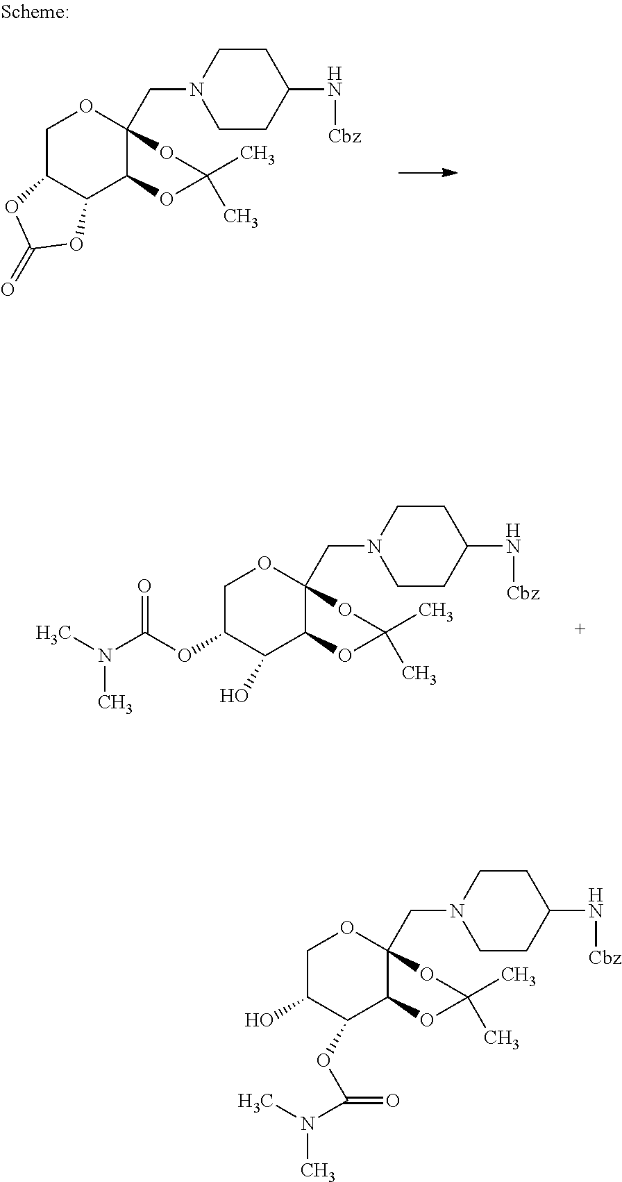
C1C2C(C3C(CN4CCC(N[Cbz])CC4)(O1)OC(C)(C)O3)OC(=O)O2.C1C(OC(N(C)C)=O)C(O)C2C(CN3CCC(N[Cbz])CC3)(O1)OC(C)(C)O2.C1C(O)C(OC(=O)N(C)C)C2C(CN3CCC(N[Cbz])CC3)(O1)OC(C)(C)O2
